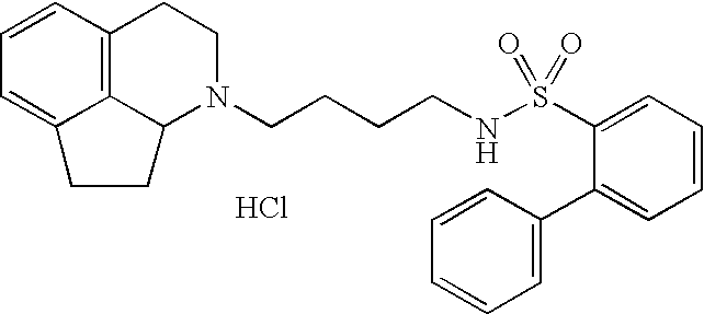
C12=C3C=CC=C1CCC2N(CCCCNS(C1=CC=CC=C1C1=CC=CC=C1)(=O)=O)CC3.Cl
